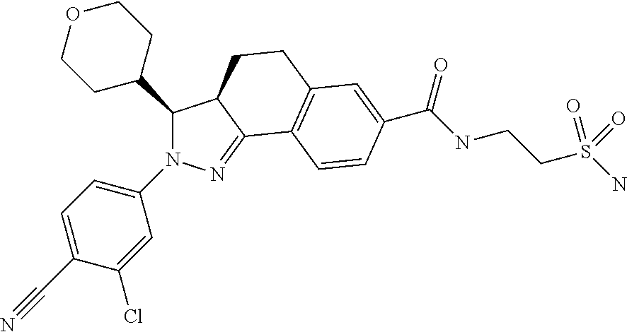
C1(C2CCOCC2)N(C2=CC=C(C#N)C(Cl)=C2)N=C2C1CCC1=C2C=CC(C(NCCS(N)(=O)=O)=O)=C1
